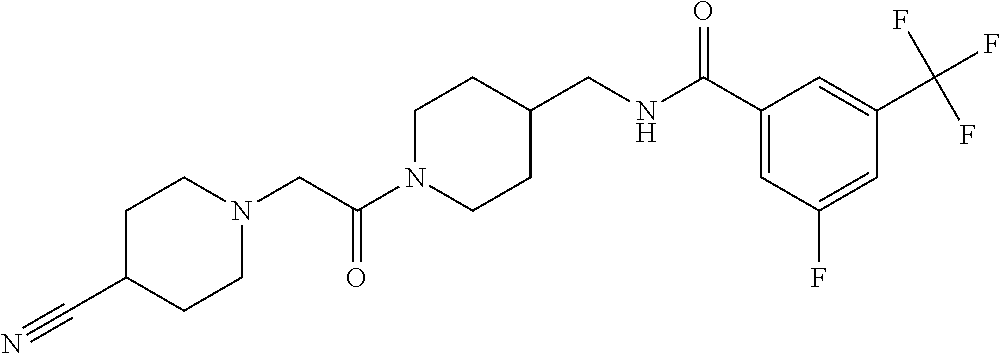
C1N(C(CN2CCC(C#N)CC2)=O)CCC(CNC(C2=CC(F)=CC(C(F)(F)F)=C2)=O)C1
